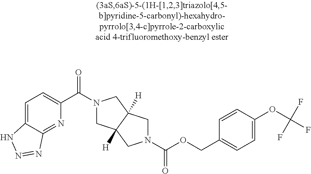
C1(C(=O)N2CC3([H])C([H])(C2)CN(C(OCC2=CC=C(OC(F)(F)F)C=C2)=O)C3)=CC=C2C(=N1)N=NN2
